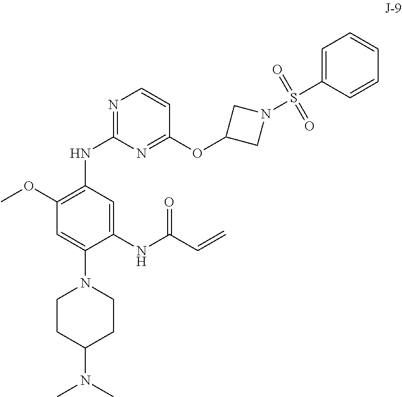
C1(OC)=C(NC2=NC=CC(OC3CN(S(C4=CC=CC=C4)(=O)=O)C3)=N2)C=C(NC(C=C)=O)C(N2CCC(N(C)C)CC2)=C1
